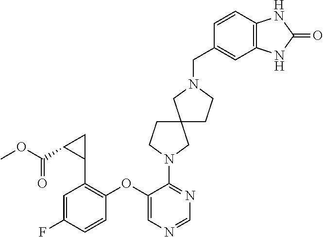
C1(N2CCC3(CCN(CC4=CC5=C(C=C4)NC(=O)N5)C3)C2)=NC=NC=C1OC1=C(C2CC2C(OC)=O)C=C(F)C=C1
